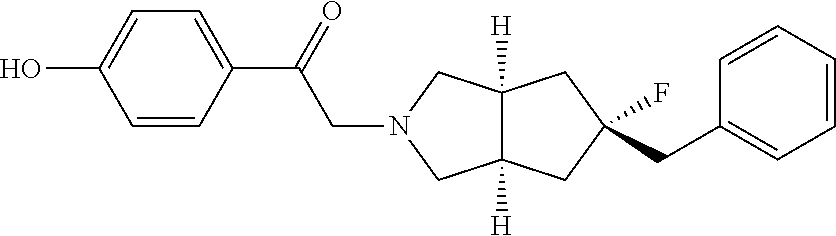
C1=CC(C(=O)CN2CC3([H])C([H])(C2)CC(F)(CC2=CC=CC=C2)C3)=CC=C1O
